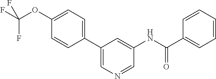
C1(C2=CN=CC(NC(=O)C3=CC=CC=C3)=C2)=CC=C(OC(F)(F)F)C=C1
